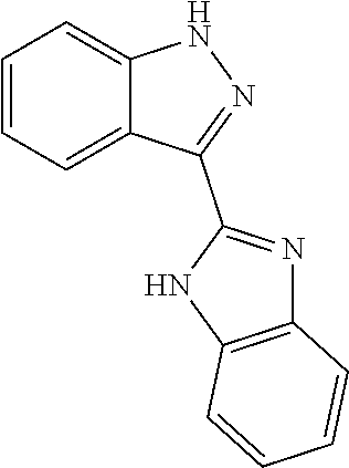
C1=CC=C2C(=C1)NN=C2C1=NC2=C(N1)C=CC=C2
